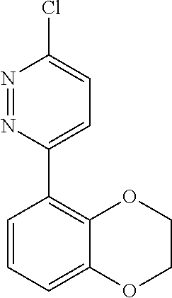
N1=NC(C2=C3C(=CC=C2)OCCO3)=CC=C1Cl
